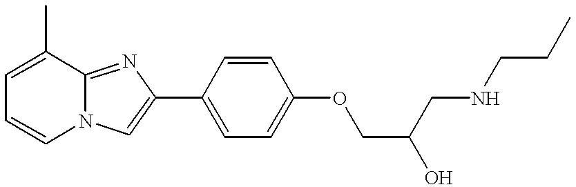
C1=C(C)C2=NC(C3=CC=C(OCC(CNCCC)O)C=C3)=CN2C=C1
